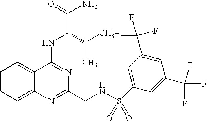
C1=CC=C2C(=C1)C(NC(C(C)C)C(N)=O)=NC(CNS(=O)(=O)C1=CC(C(F)(F)F)=CC(C(F)(F)F)=C1)=N2
